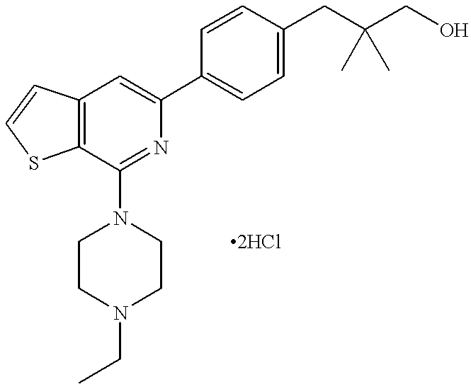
C12=C(C=C(C3=CC=C(CC(CO)(C)C)C=C3)N=C1N1CCN(CC)CC1)C=CS2
